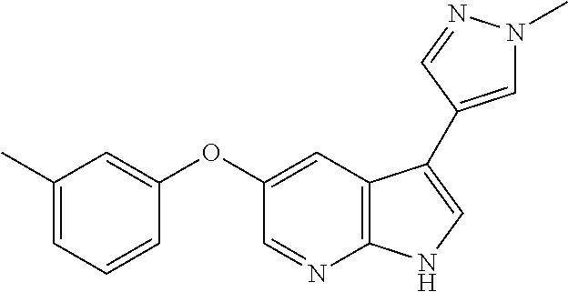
C1=NC2=C(C=C1OC1=CC(C)=CC=C1)C(C1=CN(C)N=C1)=CN2
